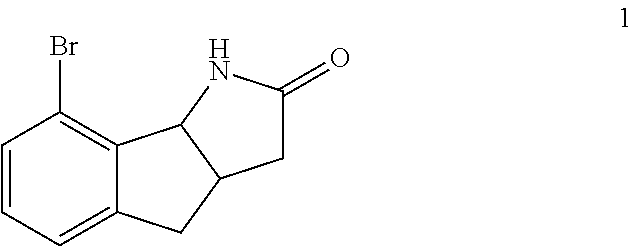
C1=CC=C2C(=C1Br)C1C(C2)CC(=O)N1
